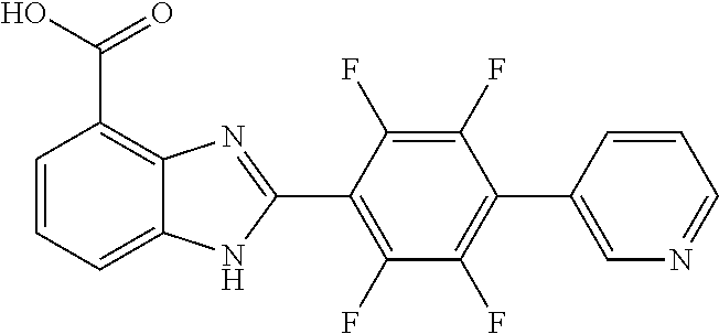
C1(F)=C(C2=NC3=C(C(O)=O)C=CC=C3N2)C(F)=C(F)C(C2=CN=CC=C2)=C1F
